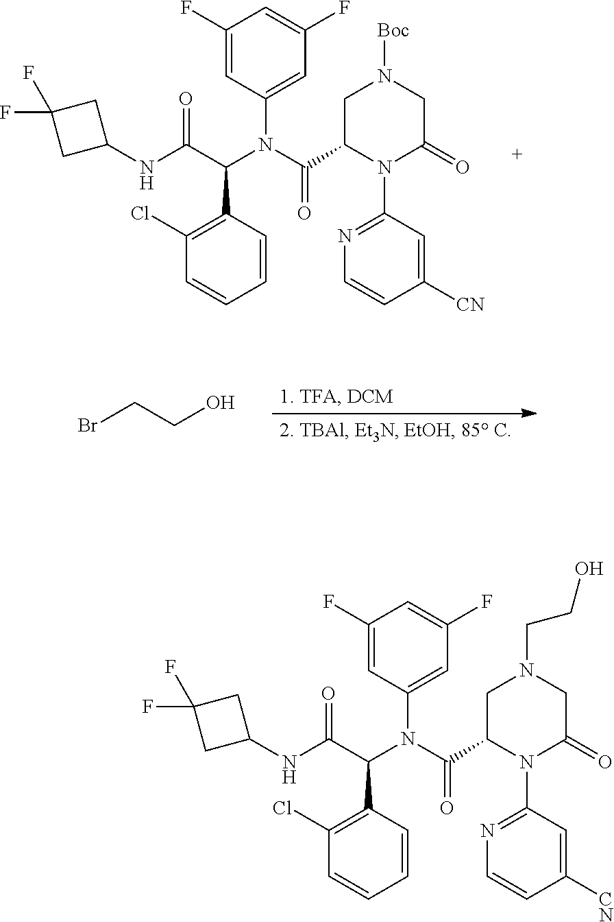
C1=C(N(C(C(NC2CC(F)(F)C2)=O)C2=C(Cl)C=CC=C2)C(=O)C2CN([Boc])CC(=O)N2C2=NC=CC([CN])=C2)C=C(F)C=C1F.BrCCO.C1=C(N(C(C(NC2CC(F)(F)C2)=O)C2=C(Cl)C=CC=C2)C(=O)C2CN(CCO)CC(=O)N2C2=NC=CC([CN])=C2)C=C(F)C=C1F
